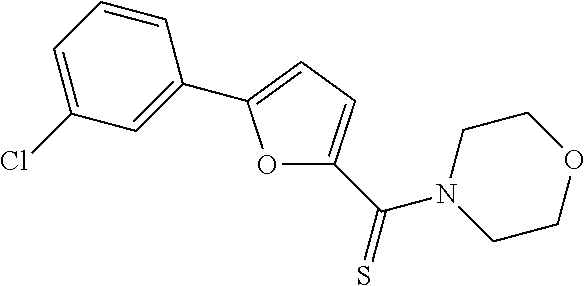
O1C(C(N2CCOCC2)=S)=CC=C1C1=CC(Cl)=CC=C1
